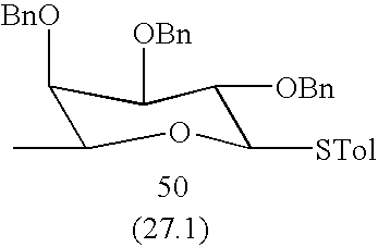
C1([BnO])C(C)OC([STol])C([OBn])C1[OBn]
